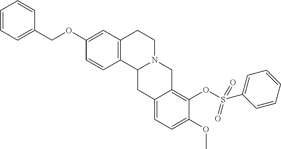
C1=CC=C(COC2=CC3=C(C=C2)C2N(CC3)CC3=C(OS(C4=CC=CC=C4)(=O)=O)C(OC)=CC=C3C2)C=C1
